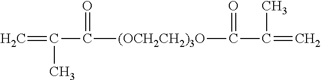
C=C(C)C(=O)[(OCH2CH2)3O]C(=O)C(C)=C
